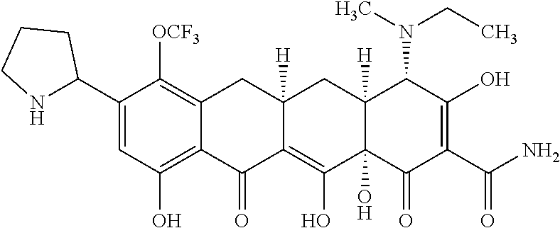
C1(C2NCCC2)=CC(O)=C2C(=C1[OCF3])CC1([H])CC3([H])C(N(CC)C)C(O)=C(C(=O)N)C(=O)C3(O)C(O)=C1C2=O
